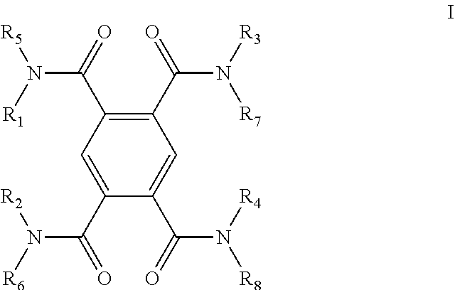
C1=C(C(=O)N([R6])[R2])C(C(=O)N([R4])[R8])=CC(C(=O)N([R3])[R7])=C1C(=O)N([R5])[R1]
